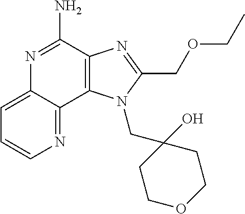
C12=C(C(N)=NC3=CC=CN=C13)N=C(COCC)N2CC1(O)CCOCC1
